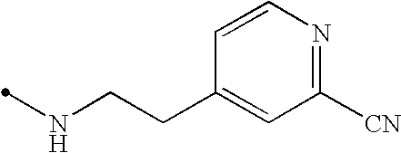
N(CCC1=CC([CN])=NC=C1)C
